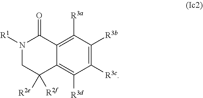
N1([R1])CC([R2e])([R2f])C2=C([R3d])C([R3c])=C([R3b])C([R3a])=C2C1=O
